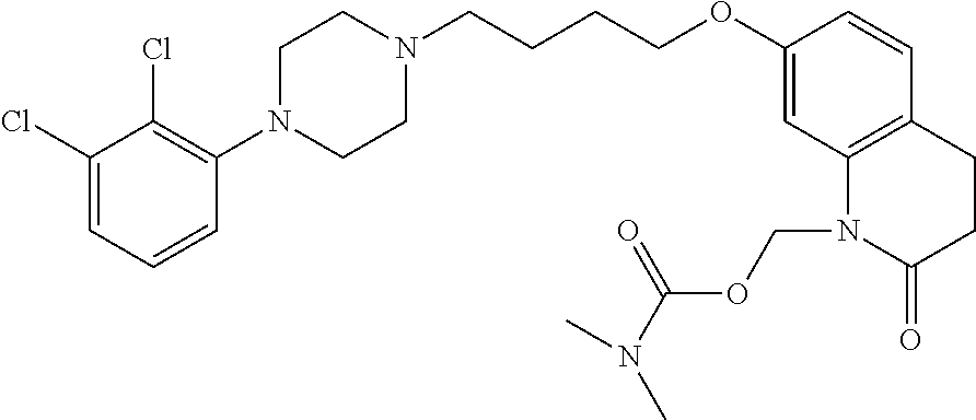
C1(Cl)=CC=CC(N2CCN(CCCCOC3=CC4=C(C=C3)CCC(=O)N4COC(=O)N(C)C)CC2)=C1Cl
